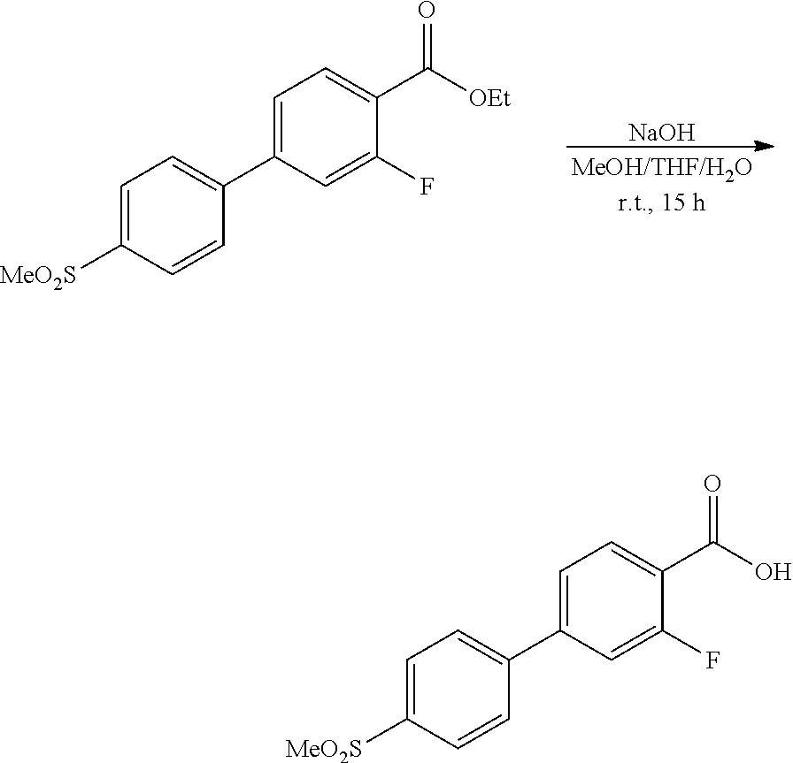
[NaOH].C1=C(C2=CC=C([MeO2S])C=C2)C=C(F)C(C([OEt])=O)=C1.C1=C(C2=CC=C([MeO2S])C=C2)C=C(F)C(C(O)=O)=C1
